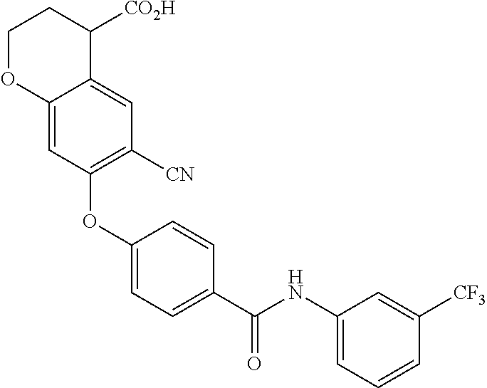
C12=CC(OC3=CC=C(C(NC4=CC=CC([CF3])=C4)=O)C=C3)=C([CN])C=C1C([CO2H])CCO2
